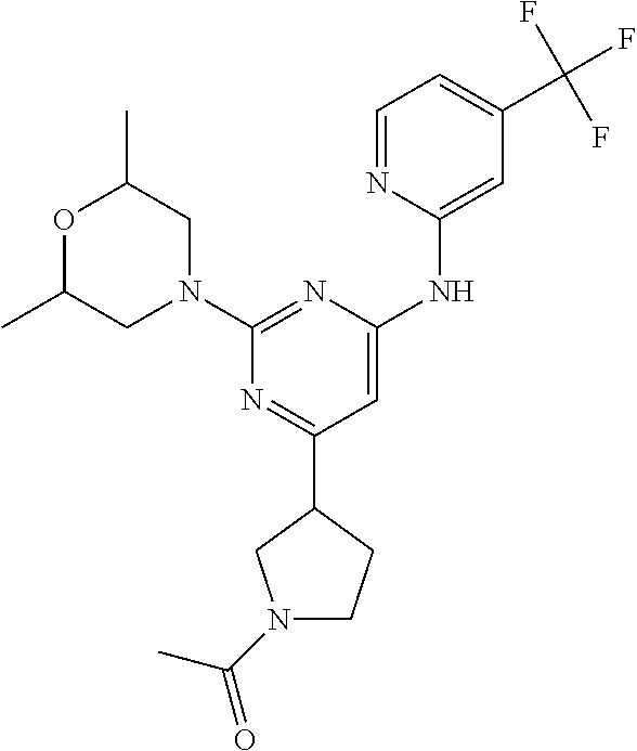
C1=NC(NC2=CC(C3CCN(C(=O)C)C3)=NC(N3CC(C)OC(C)C3)=N2)=CC(C(F)(F)F)=C1
